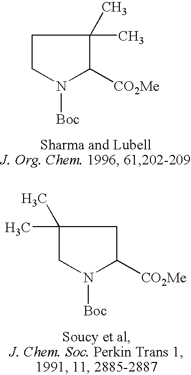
C1CN([Boc])C([CO2Me])C1(C)C.C1(C)(C)CN([Boc])C([CO2Me])C1
